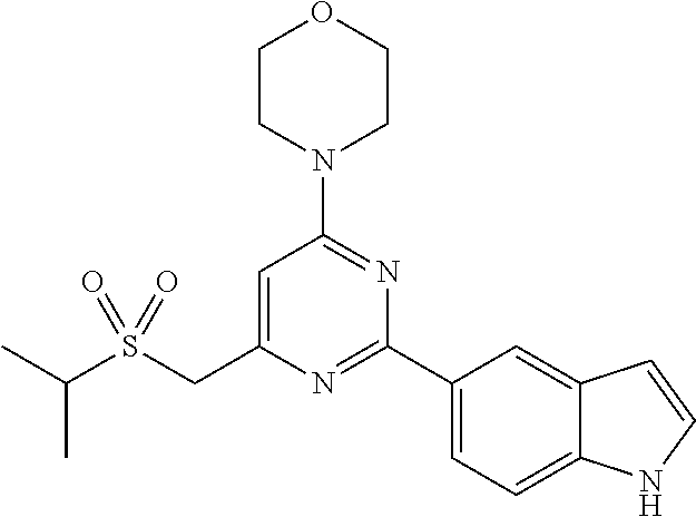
C1CN(C2=NC(C3=CC=C4C(=C3)C=CN4)=NC(CS(C(C)C)(=O)=O)=C2)CCO1
